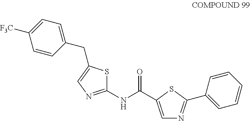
C1=C(C(NC2=NC=C(CC3=CC=C([F3C])C=C3)S2)=O)SC(C2=CC=CC=C2)=N1
